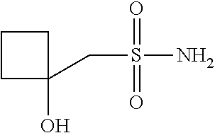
C1CC(O)(CS(N)(=O)=O)C1
